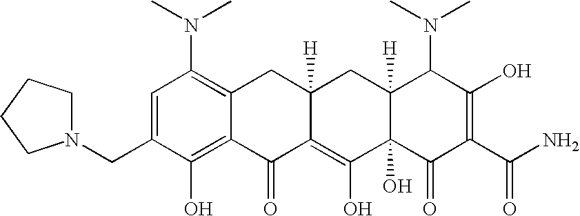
C1(CN2CCCC2)=CC(N(C)C)=C2C(=C1O)C(=O)C1=C(O)C3(O)C([H])(CC1([H])C2)C(N(C)C)C(O)=C(C(N)=O)C3=O
